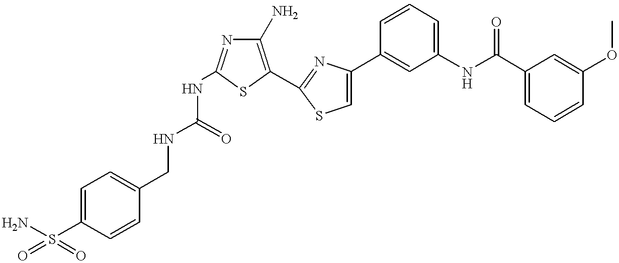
C1(N)=C(C2=NC(C3=CC(NC(C4=CC=CC(OC)=C4)=O)=CC=C3)=CS2)SC(NC(NCC2=CC=C(S(=O)(N)=O)C=C2)=O)=N1
